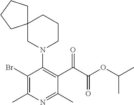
C1(Br)=C(C)N=C(C)C(C(C(OC(C)C)=O)=O)=C1N1CCCC2(C1)CCCC2
